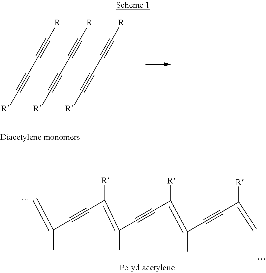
[R]C#CC#C[R].[R]C#CC#C[R].[R]C#CC#C[R].C(#CC([R])=C(C#CC([R])=C(C#CC([R])=C)C)C)C(=C)C
